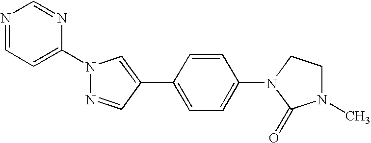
N1(C2=CC=NC=N2)N=CC(C2=CC=C(N3C(=O)N(C)CC3)C=C2)=C1
